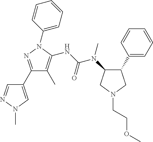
C1(C2=NN(C3=CC=CC=C3)C(NC(N(C)C3C(C4=CC=CC=C4)CN(CCOC)C3)=O)=C2C)=CN(C)N=C1
